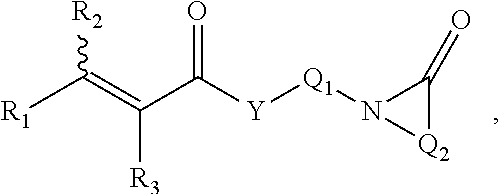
[Q2]1C(=O)N1[Q1][Y]C(C(=C([R1])[R2])[R3])=O
